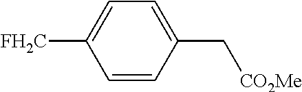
C1=CC(C[CO2Me])=CC=C1[FH2C]
